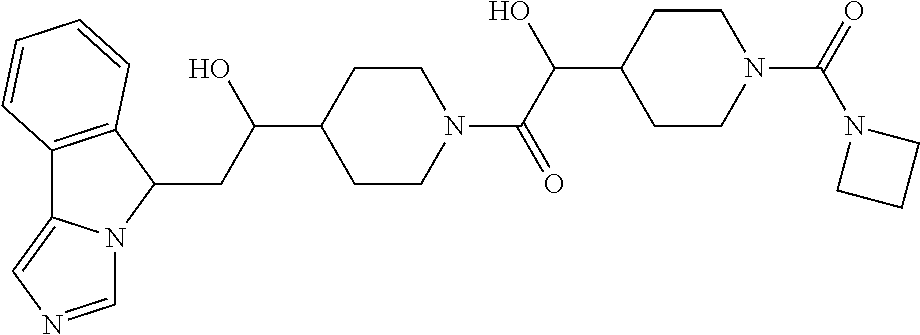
C12=C(C(CC(C3CCN(C(C(C4CCN(C(=O)N5CCC5)CC4)O)=O)CC3)O)N3C1=CN=C3)C=CC=C2
